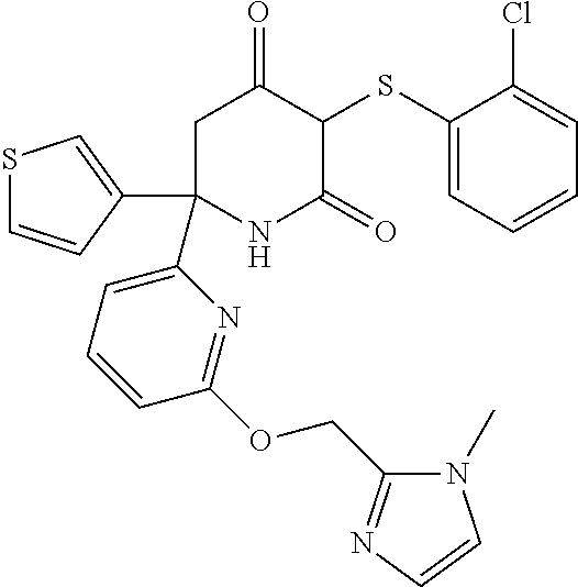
C1(SC2C(=O)CC(C3=CC=CC(OCC4=NC=CN4C)=N3)(C3=CSC=C3)NC2=O)=CC=CC=C1Cl
